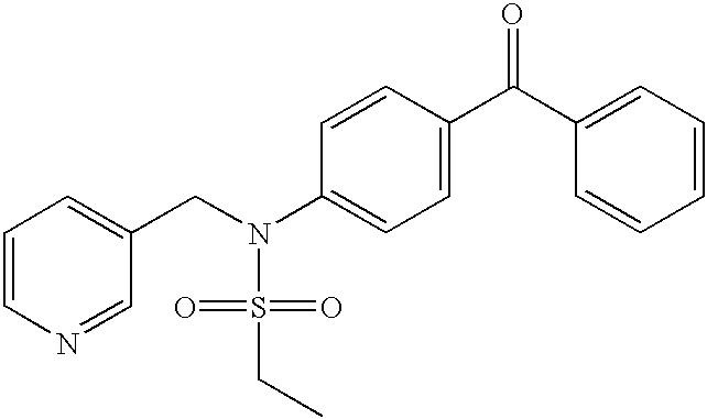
C1=CN=CC(CN(S(=O)(=O)CC)C2=CC=C(C(C3=CC=CC=C3)=O)C=C2)=C1
